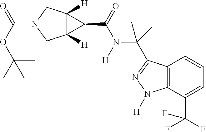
C(OC(C)(C)C)(=O)N1CC2([H])C([H])(C1)C2C(=O)N([H])C(C)(C)C1=NN([H])C2=C1C=CC=C2C(F)(F)F
